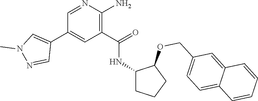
C1(COC2C(NC(C3=C(N)N=CC(C4=CN(C)N=C4)=C3)=O)CCC2)=CC=C2C(=C1)C=CC=C2
